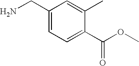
C1(CN)=CC=C(C(OC)=O)C(C)=C1
